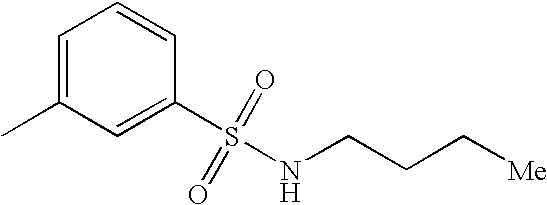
C1=C(C)C=C(S(NCCC[Me])(=O)=O)C=C1
